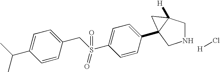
C1=CC(CS(=O)(=O)C2=CC=C(C34C([H])(CNC3)C4)C=C2)=CC=C1C(C)C.[H]Cl
